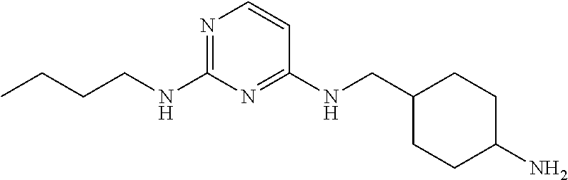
N1=C(NCCCC)N=C(NCC2CCC(N)CC2)C=C1
